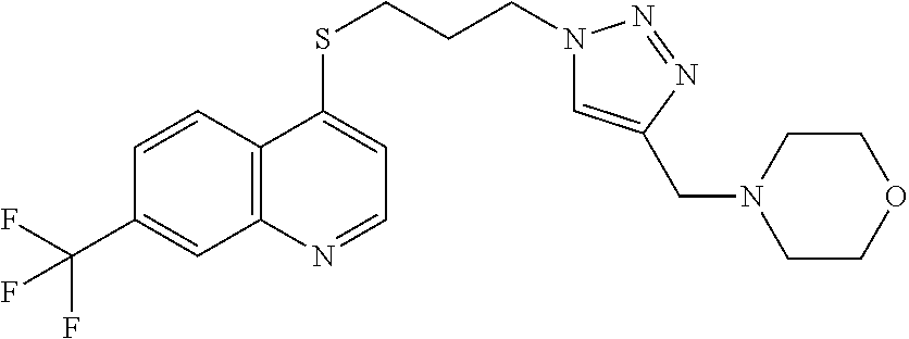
C12=C(C=CC(C(F)(F)F)=C1)C(SCCCN1C=C(CN3CCOCC3)N=N1)=CC=N2
